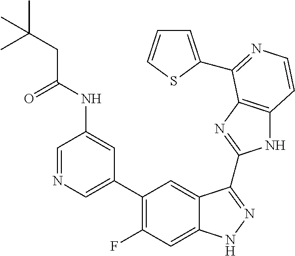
C1=C(C2=C(F)C=C3C(=C2)C(C2=NC4=C(N2)C=CN=C4C2=CC=CS2)=NN3)C=C(NC(CC(C)(C)C)=O)C=N1
